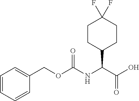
C1=CC=CC(COC(NC(C(O)=O)C2CCC(F)(F)CC2)=O)=C1
